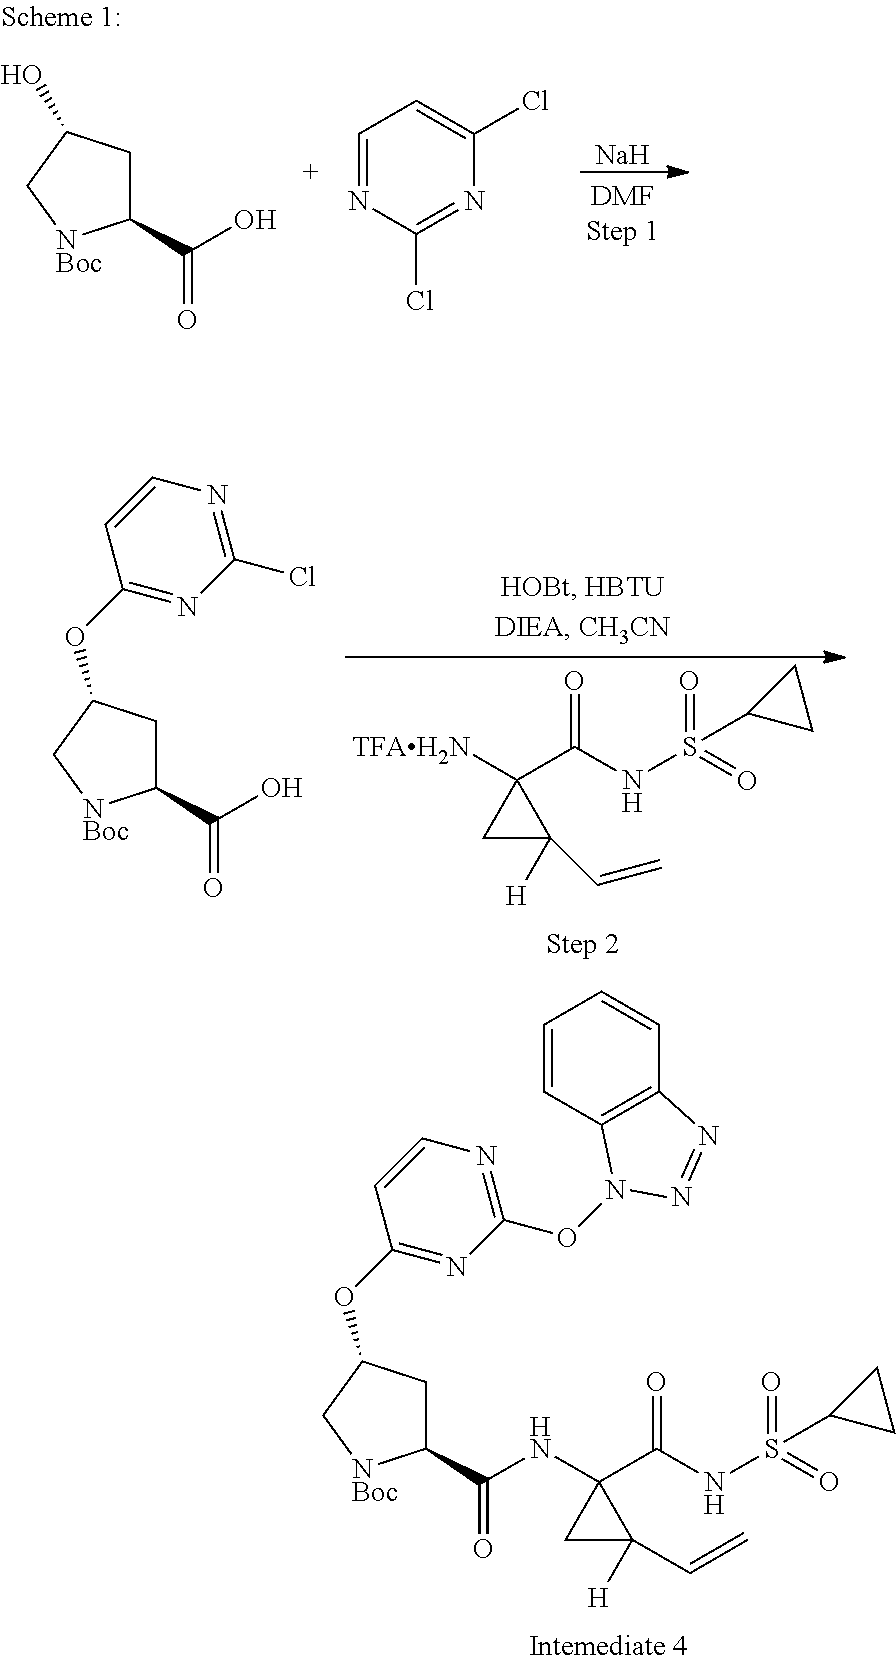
O=S(C1CC1)(NC(C1([TFAH2N])CC1(C=C)[H])=O)=O.O=C(C1CC(OC2=NC(Cl)=NC=C2)C[NBoc]1)O.O=S(C1CC1)(NC(C1(NC(=O)C2CC(OC3=NC(ON4C5=C(C=CC=C5)N=N4)=NC=C3)C[NBoc]2)CC1(C=C)[H])=O)=O.O=C(C1CC(O)C[NBoc]1)O.[Na].C1=NC(Cl)=NC(Cl)=C1
